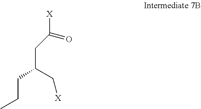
C(CC(CCC)C[X])([X])=O
